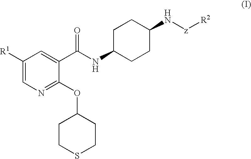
C1([R1])=CN=C(OC2CCSCC2)C(C(NC2CCC(N[z][R2])CC2)=O)=C1
